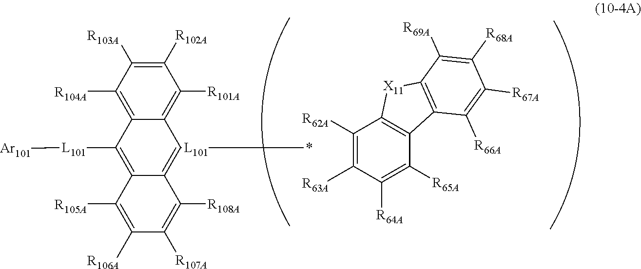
C1([R104A])=C2C(=C([R101A])C([R102A])=C1[R103A])C([L101]*)=C1C(=C2[L101][Ar101])C([R105A])=C([R106A])C([R107A])=C1[R108A].C1([R62A])=C([R63A])C([R64A])=C([R65A])C2=C1[X11]C1=C2C([R66A])=C([R67A])C([R68A])=C1[R69A]
